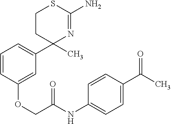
C1=CC=C(C2(C)N=C(N)SCC2)C=C1OCC(NC1=CC=C(C(C)=O)C=C1)=O
